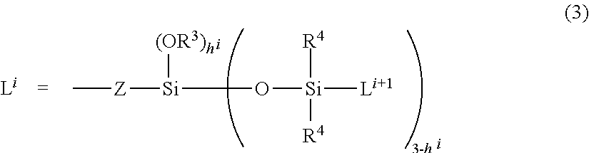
C[Z][Si]([(OR3)h])O[Si]([R4])([R4])[Li+1]
